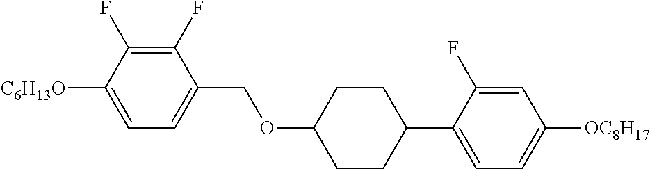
C1(F)=C(F)C([C6H13O])=CC=C1COC1CCC(C2=CC=C([OC8H17])C=C2F)CC1
